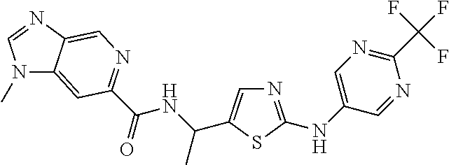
N1(C)C2=CC(C(NC(C)C3=CN=C(NC4=CN=C(C(F)(F)F)N=C4)S3)=O)=NC=C2N=C1
